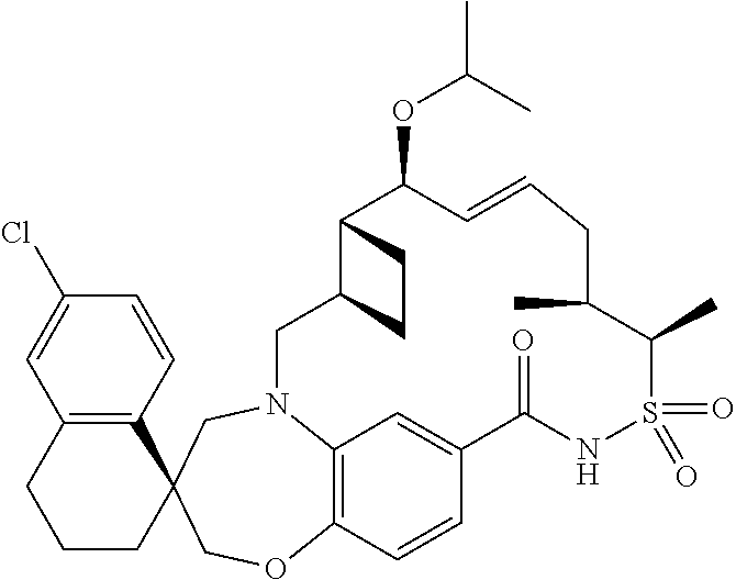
C1=CC2=C(C=C1Cl)CCCC21COC2=C3N(C1)CC1C(C(OC(C)C)C=CCC(C)C(C)S(=O)(=O)NC(=O)C(=C3)C=C2)CC1
